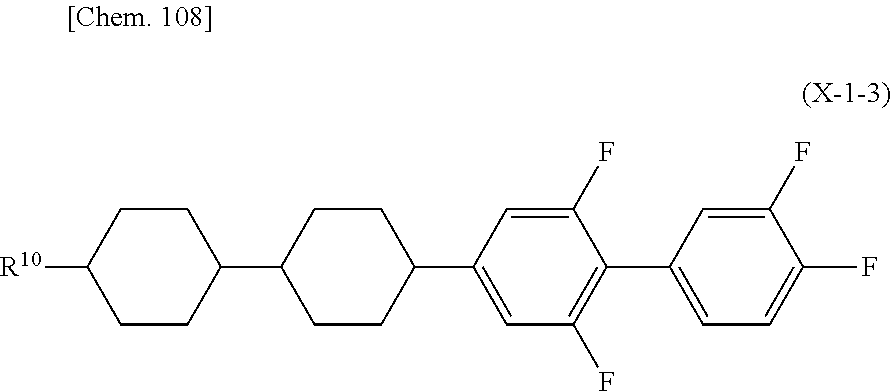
C1(C2=CC=C(F)C(F)=C2)=C(F)C=C(C2CCC(C3CCC([R10])CC3)CC2)C=C1F
